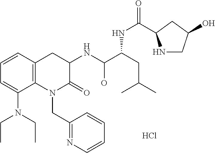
Cl.C1(CN2C3=C(CC(NC(O)C(CC(C)C)NC(=O)C4NCC(O)C4)C2=O)C=CC=C3N(CC)CC)=NC=CC=C1
